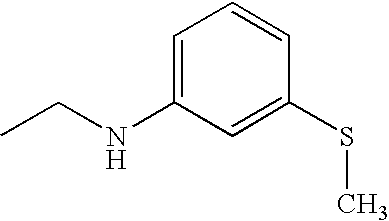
C1=C(NCC)C=C(SC)C=C1
